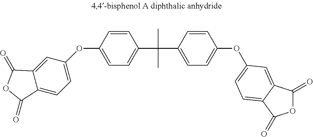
O(C1=CC=C(C(C2=CC=C(OC3=CC=C4C(=C3)C(=O)OC4=O)C=C2)(C)C)C=C1)C1=CC=C2C(=C1)C(=O)OC2=O
